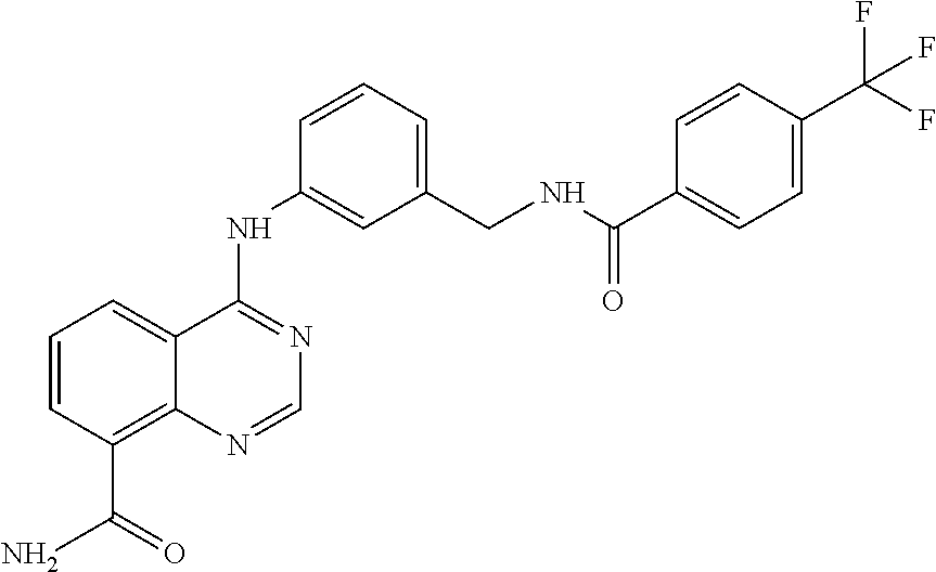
C1=CC(C(N)=O)=C2C(=C1)C(NC1=CC(CNC(C3=CC=C(C(F)(F)F)C=C3)=O)=CC=C1)=NC=N2
